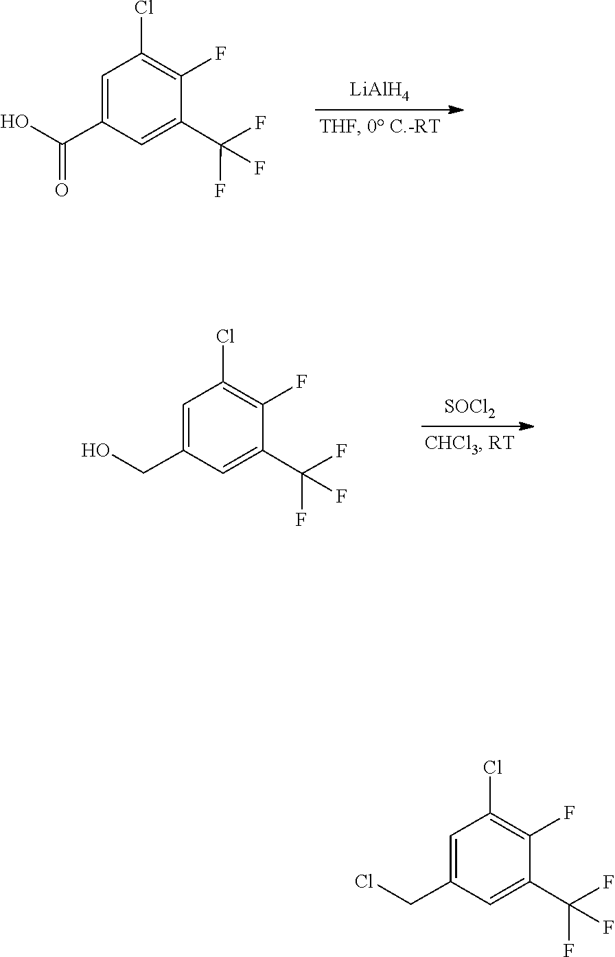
OC(C1=CC(Cl)=C(F)C(C(F)(F)F)=C1)=O.[LiAlH4].[SOCl2].OCC1=CC(Cl)=C(F)C(C(F)(F)F)=C1.ClCC1=CC(Cl)=C(F)C(C(F)(F)F)=C1
